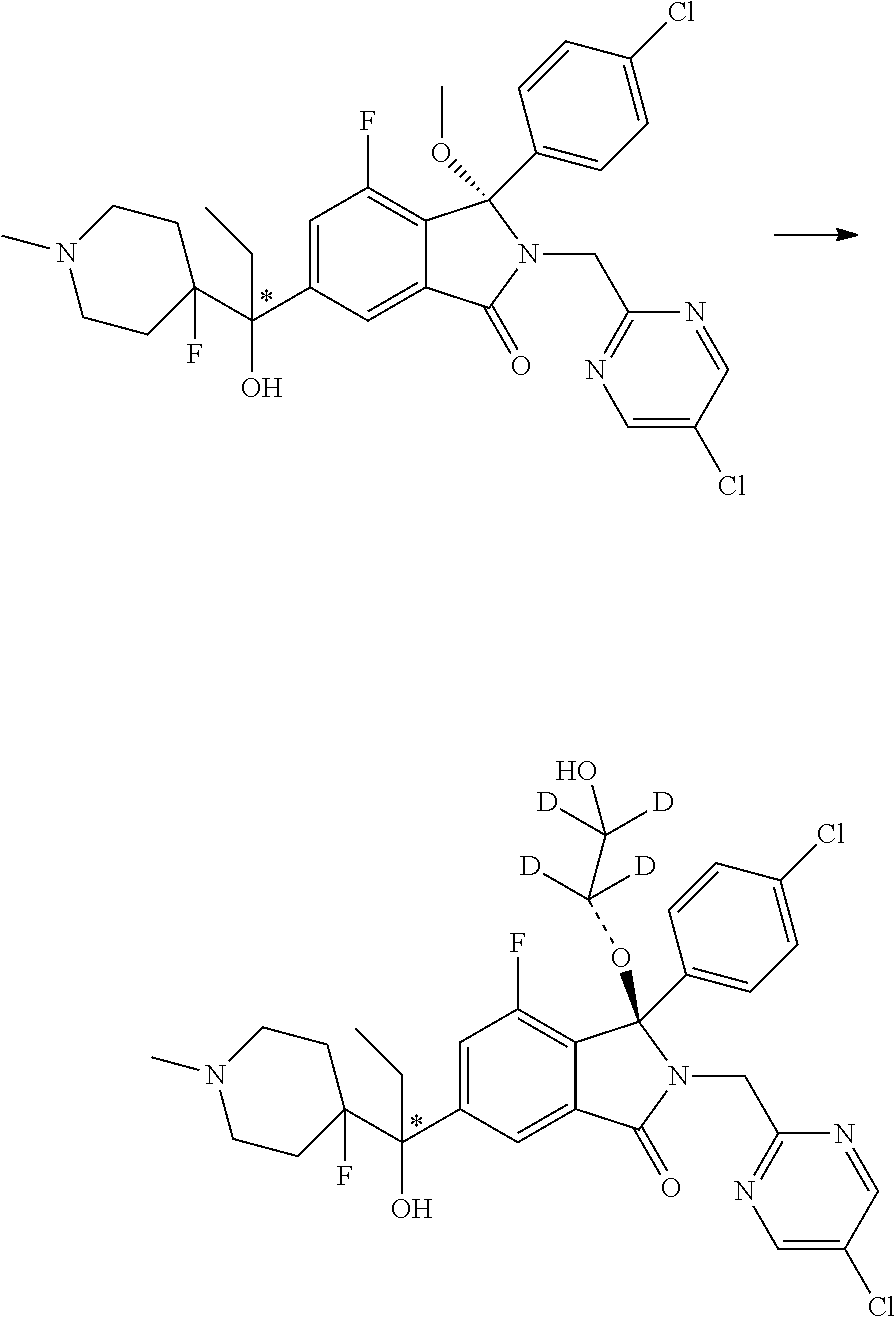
C1=C(C(C2(F)CCN(C)CC2)(O)CC)C=C2C(=C1F)C(C1=CC=C(Cl)C=C1)(OC)N(CC1=NC=C(Cl)C=N1)C2=O.C1=C(C(C2(F)CCN(C)CC2)(O)CC)C=C2C(=C1F)C(C1=CC=C(Cl)C=C1)(OC([D])([D])C(O)([D])[D])N(CC1=NC=C(Cl)C=N1)C2=O
